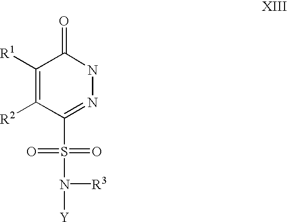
C1([R1])=C([R2])C(S(=O)(=O)N([R3])[Y])=NNC1=O
